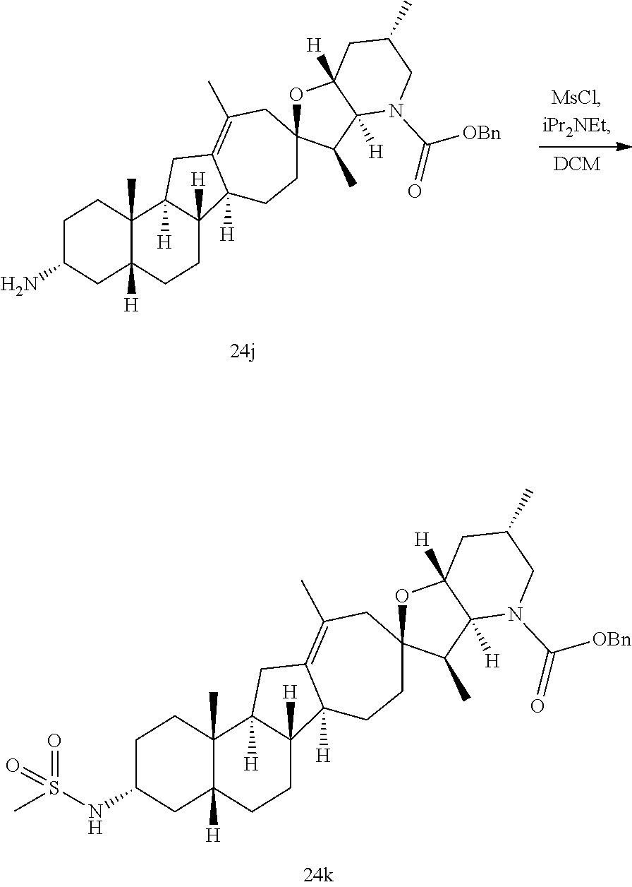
C1CC2(C)C([H])(CC1NS(=O)(=O)C)CCC1([H])C2([H])CC2=C(C)CC3(CCC12[H])OC1([H])C([H])(C3C)N(C([OBn])=O)CC(C)C1.C1C(N)CC2([H])C(C)(C1)C1([H])C([H])(CC2)C2([H])C(=C(C)CC3(CC2)OC2([H])C([H])(C3C)N(C([OBn])=O)CC(C)C2)C1
